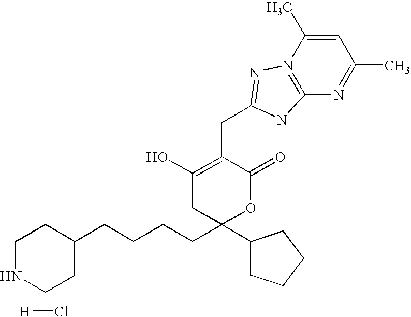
[H]Cl.C1NCCC(CCCCC2(C3CCCC3)OC(=O)C(CC3=NN4=C(N=C(C)C=C4C)N3)=C(O)C2)C1
